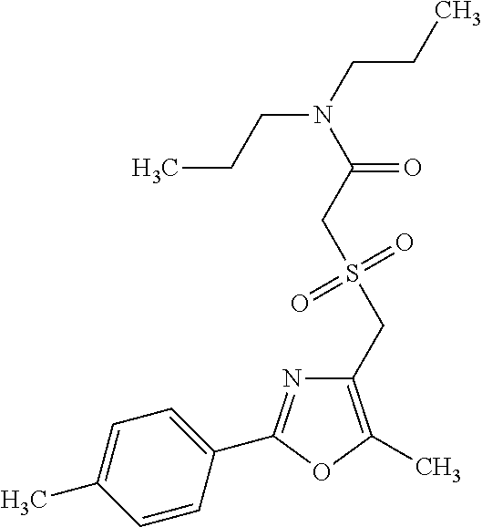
C1(CS(=O)(=O)CC(=O)N(CCC)CCC)=C(C)OC(C2=CC=C(C)C=C2)=N1
